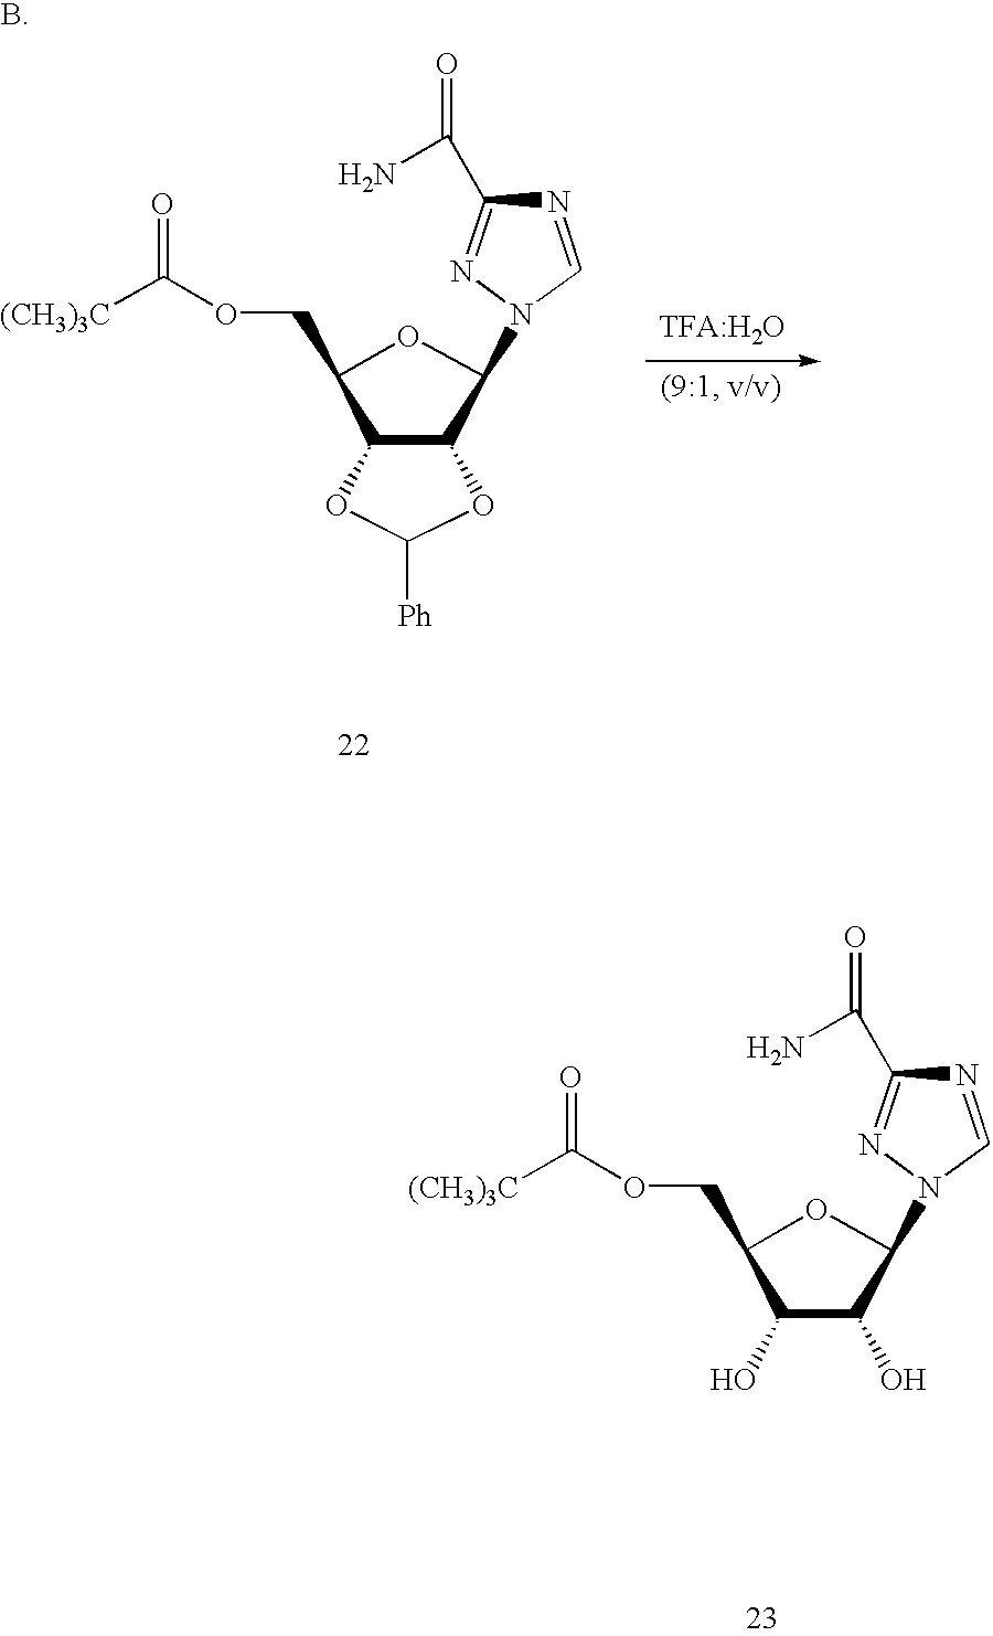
C1(COC([(CH3)3C])=O)C(O)C(O)C(N2C=NC(C(N)=O)=N2)O1.C1(COC([(CH3)3C])=O)C2C(C(N3C=NC(C(N)=O)=N3)O1)OC([Ph])O2
